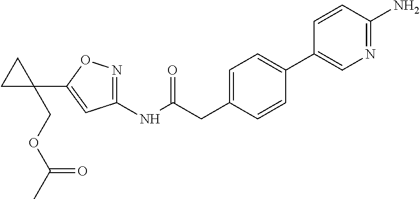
C1(NC(=O)CC2=CC=C(C3=CN=C(N)C=C3)C=C2)=NOC(C2(COC(C)=O)CC2)=C1
